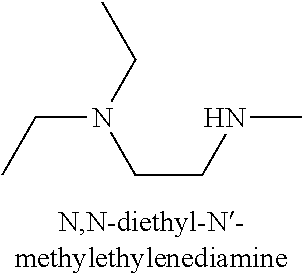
C(N(CC)CCNC)C
